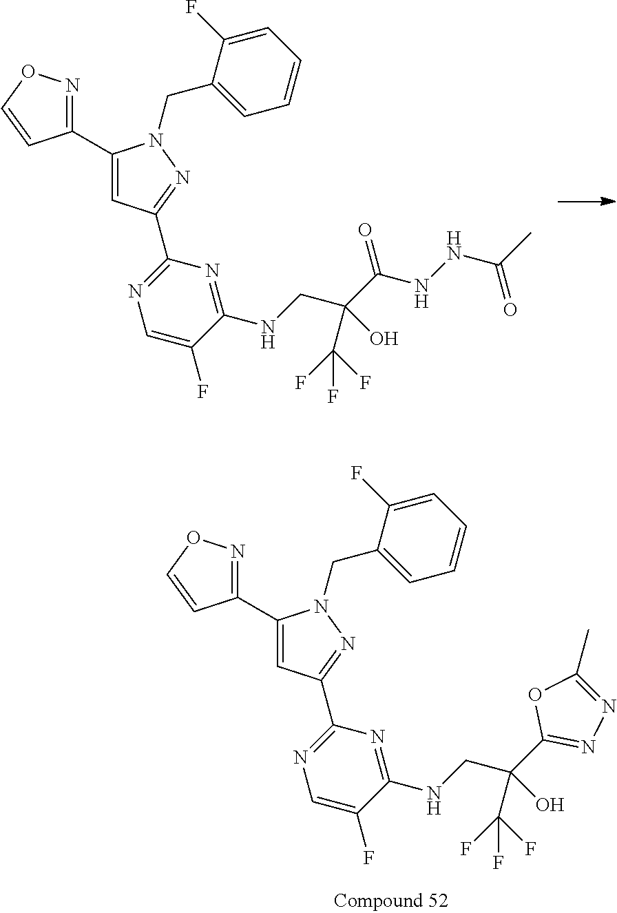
C1(C2=CC(C3=NC=C(F)C(NCC(C4=NN=C(C)O4)(C(F)(F)F)O)=N3)=NN2CC2=CC=CC=C2F)=NOC=C1.C1(C2=CC(C3=NC=C(F)C(NCC(C(NNC(C)=O)=O)(C(F)(F)F)O)=N3)=NN2CC2=CC=CC=C2F)=NOC=C1
